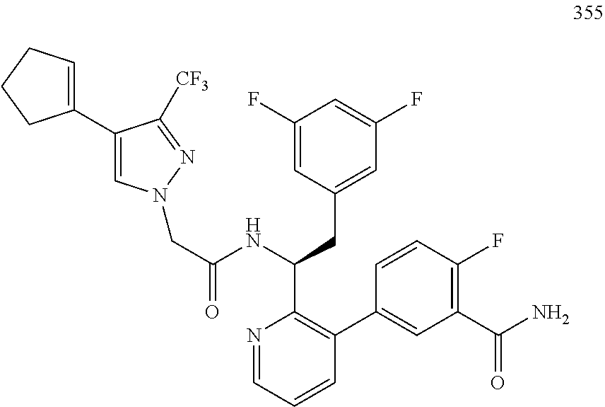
C1=C(C2=CCCC2)C([CF3])=NN1CC(NC(C1=C(C2=CC(C(N)=O)=C(F)C=C2)C=CC=N1)CC1=CC(F)=CC(F)=C1)=O
